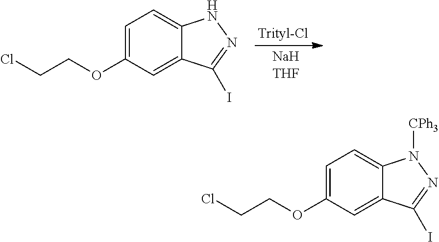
C1=C(OCCCl)C=C2C(=C1)NN=C2I.C1=C(OCCCl)C=C2C(=C1)N([CPh3])N=C2I
